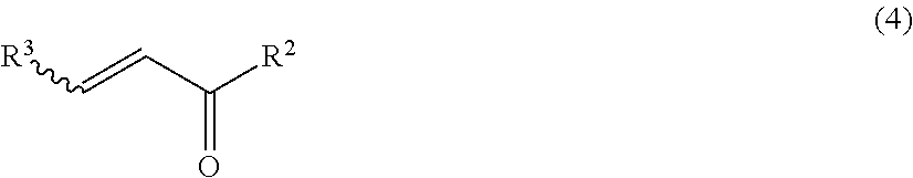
O=C(C=C[R3])[R2]
